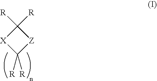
[R]C1([R])[X]C([R])([R])[Z]1
